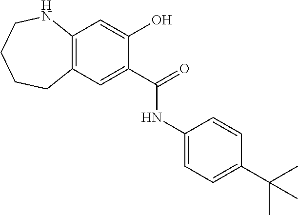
C12=C(C=C(C(=O)NC3=CC=C(C(C)(C)C)C=C3)C(O)=C1)CCCCN2
